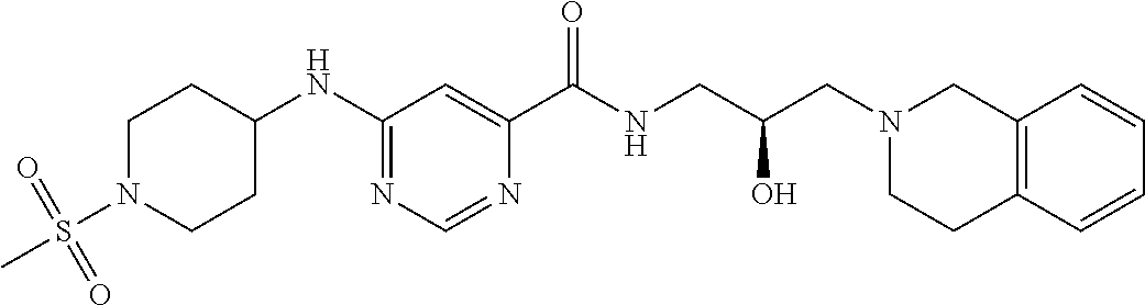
C1(NC2CCN(S(C)(=O)=O)CC2)=NC=NC(C(NCC(CN2CCC3=C(C2)C=CC=C3)O)=O)=C1
